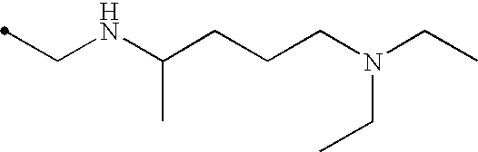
C(NC(CCCN(CC)CC)C)C
